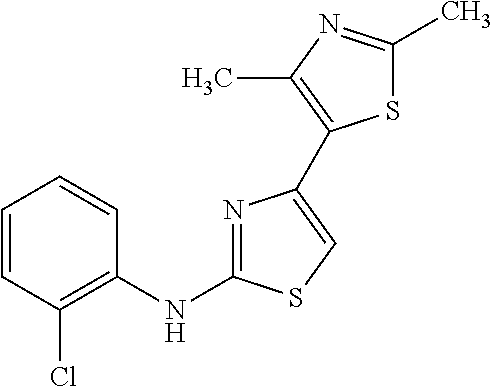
C1=CC(Cl)=C(NC2=NC(C3=C(C)N=C(C)S3)=CS2)C=C1
